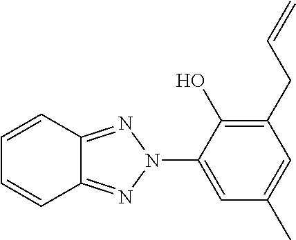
C1=CC=CC2=NN(C3=CC(C)=CC(CC=C)=C3O)N=C12
